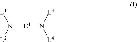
N([D1]N([L4])[L3])([L1])[L2]
